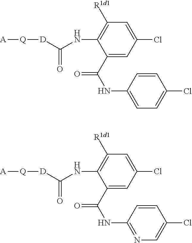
[D](C(NC1=C([R1d1])C=C(Cl)C=C1C(NC1=CC=C(Cl)C=C1)=O)=O)[Q][A].[D](C(NC1=C([R1d1])C=C(Cl)C=C1C(NC1=NC=C(Cl)C=C1)=O)=O)[Q][A]
